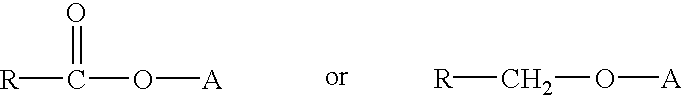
[R]C(=O)O[A].[R]CO[A]
